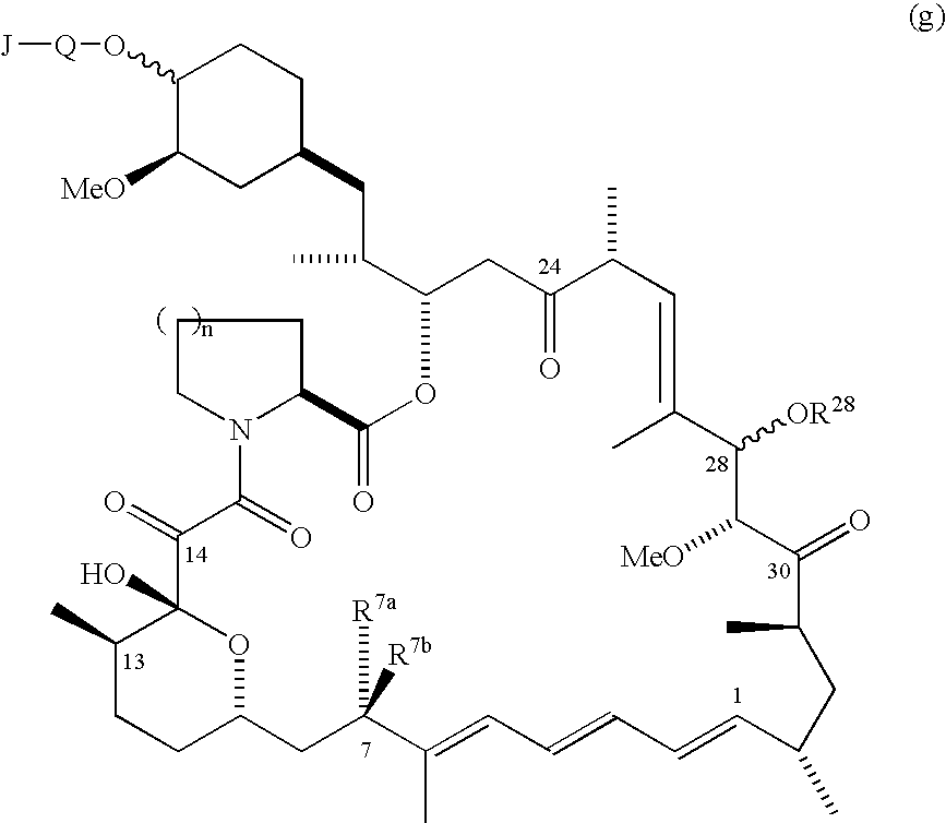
O(C1C([MeO])CC(CC(C2CC(=O)C(C)C=C(C)C([OR28])C([MeO])C(=O)C(C)CC(C)C=CC=CC=C(C)C([R7a])([R7b])CC3CCC(C)C(O)(O3)C(=O)C(=O)N3CCCC3C(=O)O2)C)CC1)[Q][J]
